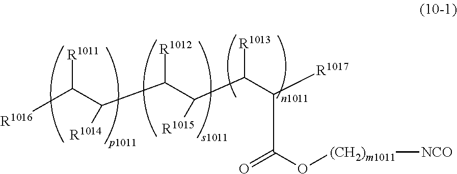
C(C(C(C([R1017])C(O[(CH2)m1011][NCO])=O)[R1013])[R1015])([R1012])C(C([R1011])[R1016])[R1014]
